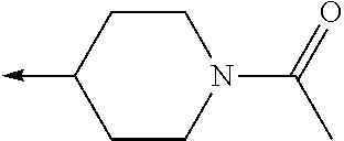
C1CN(C(=O)C)CCC1->C
